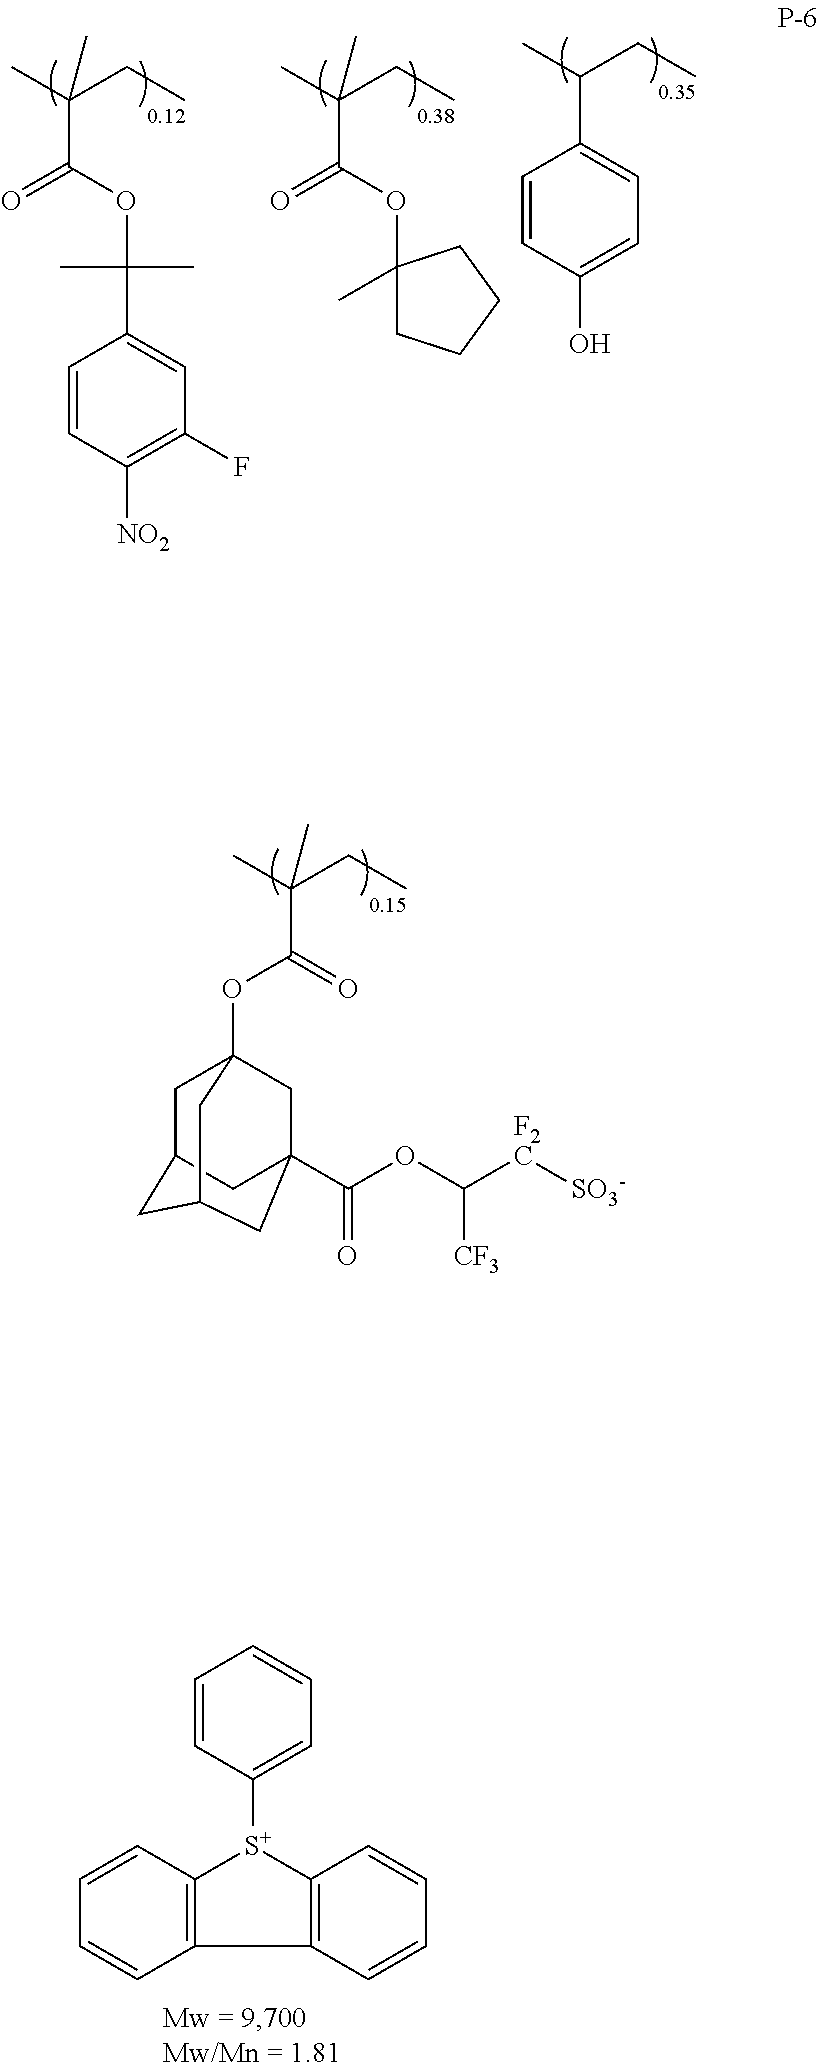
C(C(C)(CC)C)(=O)OC12CC3CC(CC(C(OC([F2C][SO3-])[CF3])=O)(C1)C3)C2.C1=CC([NO2])=C(F)C=C1C(C)(C)OC(C(C)(CC)C)=O.C(C(C)(CC)C)(=O)OC1(C)CCCC1.C1(C(C)CC)=CC=C(O)C=C1.C1=CC([S+]2C3=C(C4=C2C=CC=C4)C=CC=C3)=CC=C1
